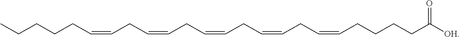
CCCCCC=CCC=CCC=CCC=CCC=CCCCCC([OH])=O
